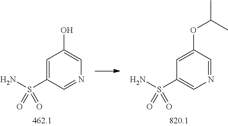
C1=NC=C(O)C=C1S(N)(=O)=O.C1=C(S(N)(=O)=O)C=C(OC(C)C)C=N1
